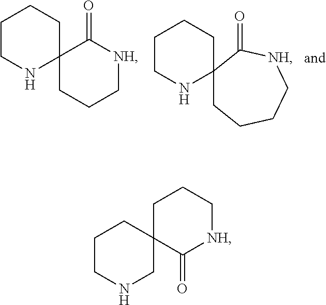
C1CNC2(CC1)CCC[NH]C2=O.C1CNC2(CC1)CCCC[NH]C2=O.C1CCC2(CN1)CCC[NH]C2=O
